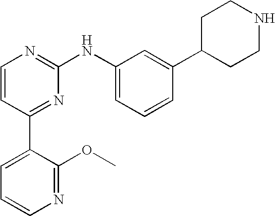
C1=CC(C2=CC=CN=C2OC)=NC(NC2=CC=CC(C3CCNCC3)=C2)=N1
